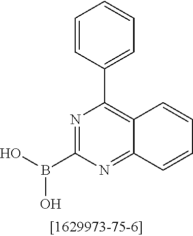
C12=C(C3=CC=CC=C3)N=C(B(O)O)N=C1C=CC=C2
